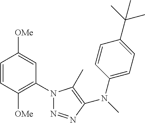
C1=CC([OMe])=C(N2N=NC(N(C)C3=CC=C(C(C)(C)C)C=C3)=C2C)C=C1[OMe]
